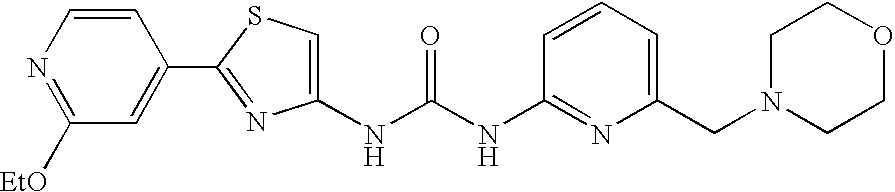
C1(C2=CC([EtO])=NC=C2)=NC(NC(NC2=NC(CN3CCOCC3)=CC=C2)=O)=CS1
